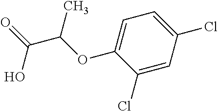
C1(Cl)=CC(Cl)=CC=C1OC(C(=O)O)C
